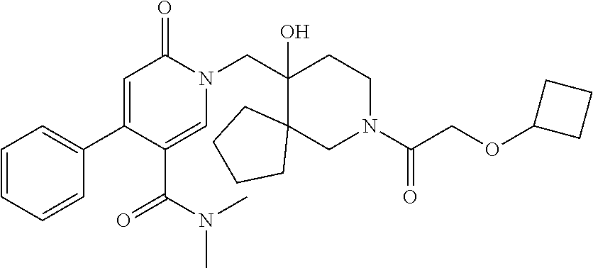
N1(CC2(O)C3(CN(C(=O)COC4CCC4)CC2)CCCC3)C(=O)C=C(C2=CC=CC=C2)C(C(=O)N(C)C)=C1
